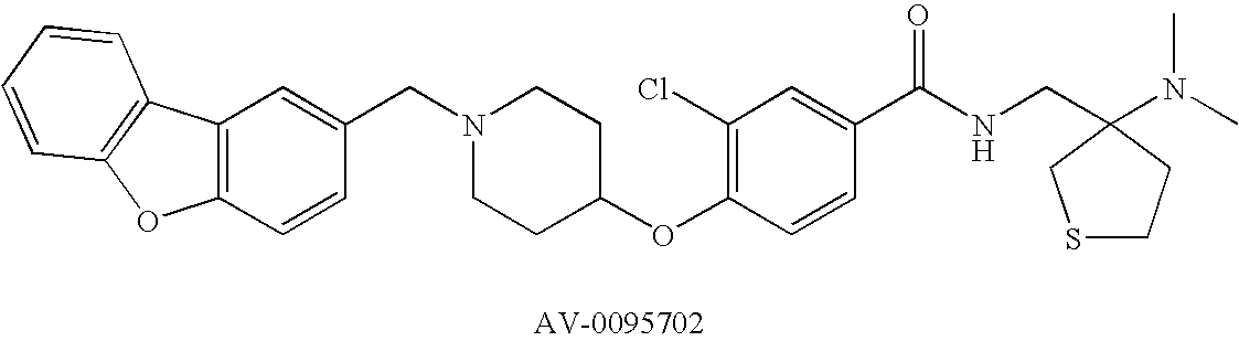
C12=C(C=CC(CN3CCC(OC4=C(Cl)C=C(C(NCC5(N(C)C)CCSC5)=O)C=C4)CC3)=C1)OC1=C2C=CC=C1
